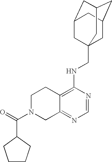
C12=C(NCC34CC5CC(CC(C3)C5)C4)N=CN=C1CN(C(=O)C1CCCC1)CC2
